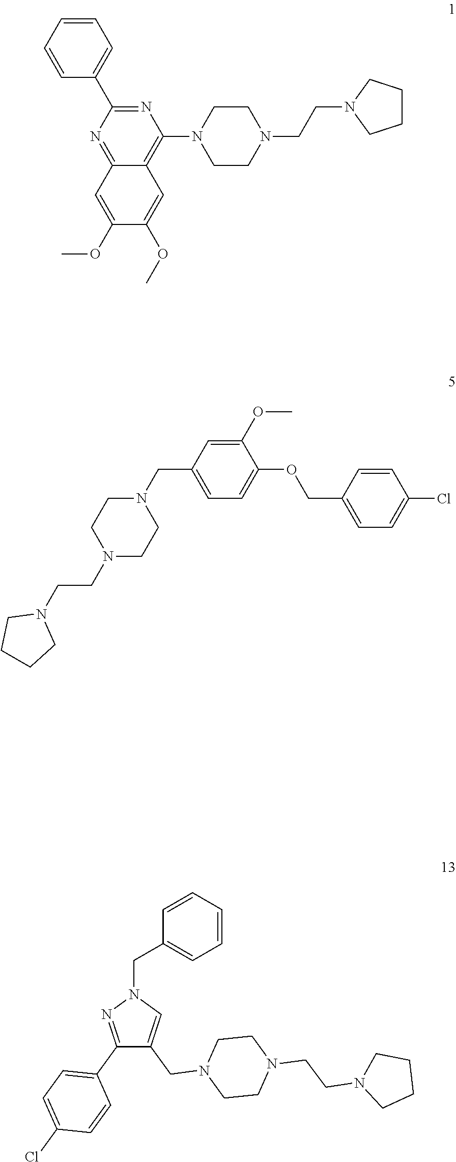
N1=C2C(=C(N3CCN(CCN4CCCC4)CC3)N=C1C1=CC=CC=C1)C=C(OC)C(OC)=C2.N1(CCN2CCCC2)CCN(CC2=CC=C(OCC3=CC=C(Cl)C=C3)C(OC)=C2)CC1.C1(C2=CC=C(Cl)C=C2)=NN(CC2=CC=CC=C2)C=C1CN1CCN(CCN2CCCC2)CC1
